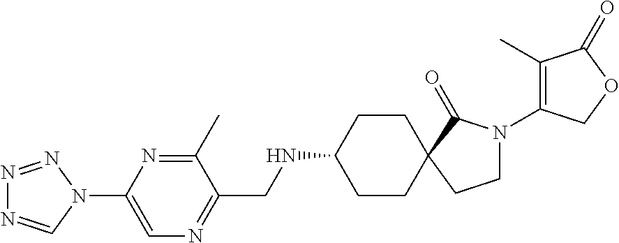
C1CC(NCC2=NC=C(N3C=NN=N3)N=C2C)CCC12C(=O)N(C1=C(C)C(=O)OC1)CC2
